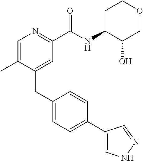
C1=C(C)C(CC2=CC=C(C3=CNN=C3)C=C2)=CC(C(NC2C(O)COCC2)=O)=N1
